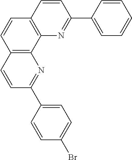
C12=C(C3=C(C=C1)C=CC(C1=CC=CC=C1)=N3)N=C(C1=CC=C(Br)C=C1)C=C2
